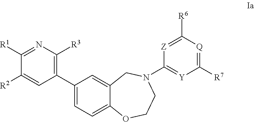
C1([R1])=NC([R3])=C(C2=CC=C3C(=C2)CN(C2=[Y]C([R7])=[Q]C([R6])=[Z]2)CCO3)C=C1[R2]
